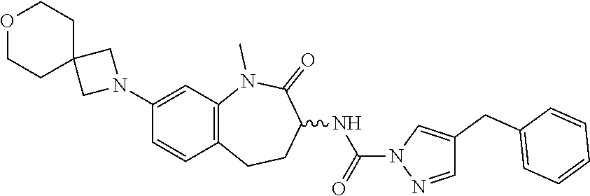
C1(N2CC3(C2)CCOCC3)=CC2=C(C=C1)CCC(NC(N1N=CC(CC3=CC=CC=C3)=C1)=O)C(=O)N2C
